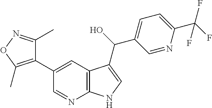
C1(C2=CC3=C(N=C2)NC=C3C(C2=CC=C(C(F)(F)F)N=C2)O)=C(C)ON=C1C
